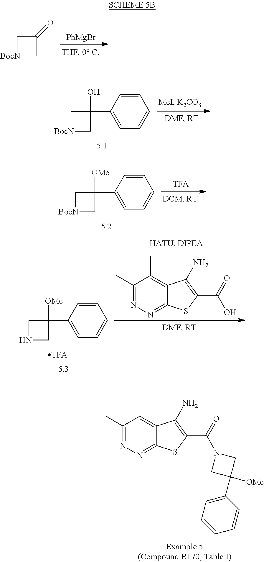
[PhMgBr].C1[BocN]CC1=O.C1[BocN]CC1(O)C1=CC=CC=C1.C1[BocN]CC1([OMe])C1=CC=CC=C1.C1(C)=NN=C2C(=C1C)C(N)=C(C(=O)O)S2.C1NCC1([OMe])C1=CC=CC=C1.C1(C)=NN=C2C(=C1C)C(N)=C(C(=O)N1CC([OMe])(C3=CC=CC=C3)C1)S2
